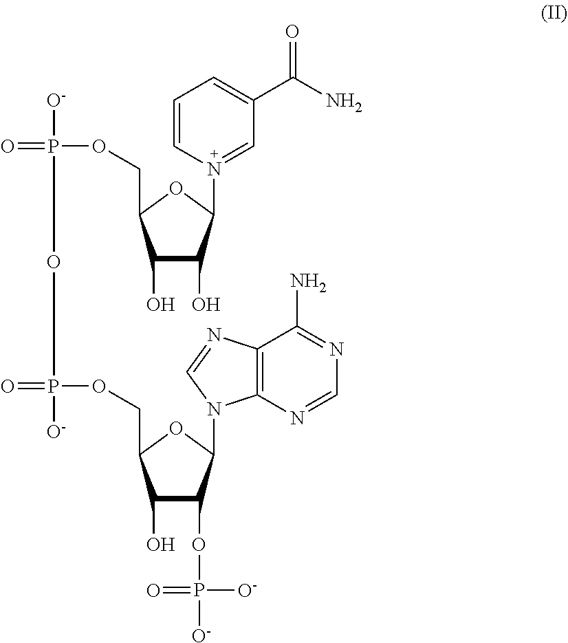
C1(O)C(O)C(N2=CC(C(N)=O)=CC=C2)OC1COP([O-])(=O)OP(OCC1C(O)C(OP(=O)([O-])[O-])C(N2C3=C(C(N)=NC=N3)N=C2)O1)(=O)[O-]
